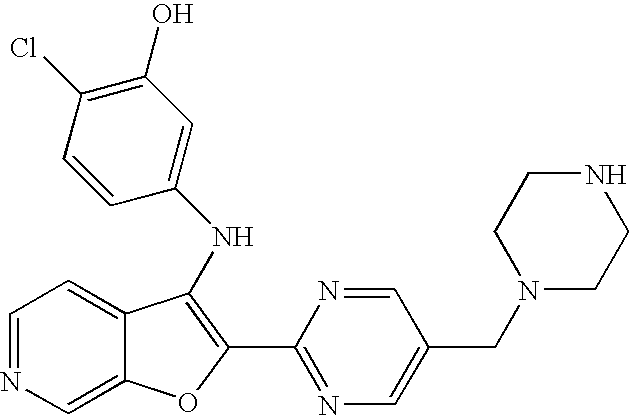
N(C1=C(C2=NC=C(CN3CCNCC3)C=N2)OC2=CN=CC=C21)C1=CC(O)=C(Cl)C=C1
